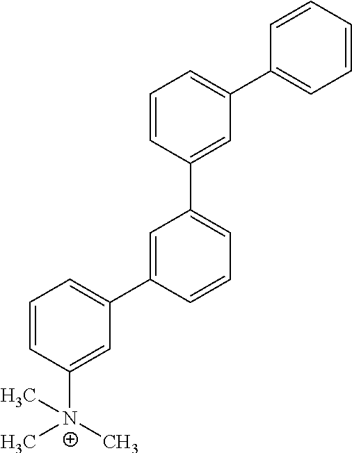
C1=CC(C2=CC=CC(C3=CC=CC([N+](C)(C)C)=C3)=C2)=CC(C2=CC=CC=C2)=C1
